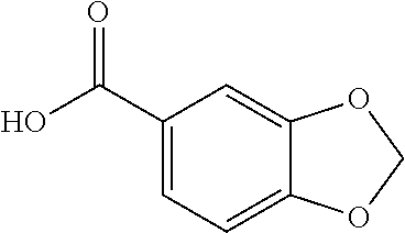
O=C(C1=CC=C2C(=C1)OCO2)O
